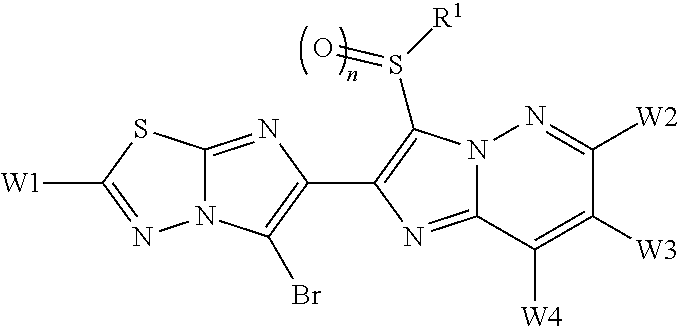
N12C(=NC(C3=C(S([R1])=O)N4C(=N3)C([W4])=C([W3])C([W2])=N4)=C1Br)SC([W1])=N2
